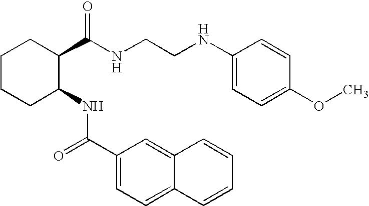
C1CCC(NC(C2=CC=C3C(=C2)C=CC=C3)=O)C(C(NCCNC2=CC=C(OC)C=C2)=O)C1
